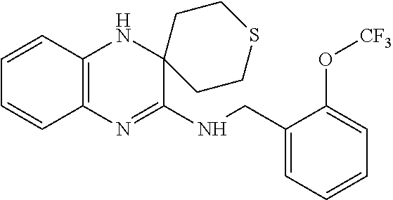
C1=CC2=C(C=C1)N=C(NCC1=CC=CC=C1O[CF3])C1(N2)CCSCC1
